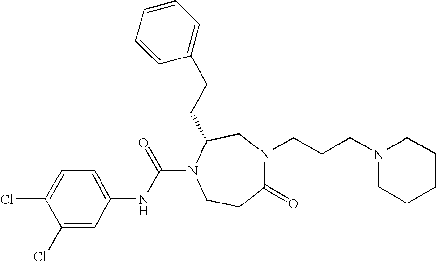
C1(=O)N(CCCN2CCCCC2)CC(CCC2=CC=CC=C2)N(C(NC2=CC=C(Cl)C(Cl)=C2)=O)CC1
